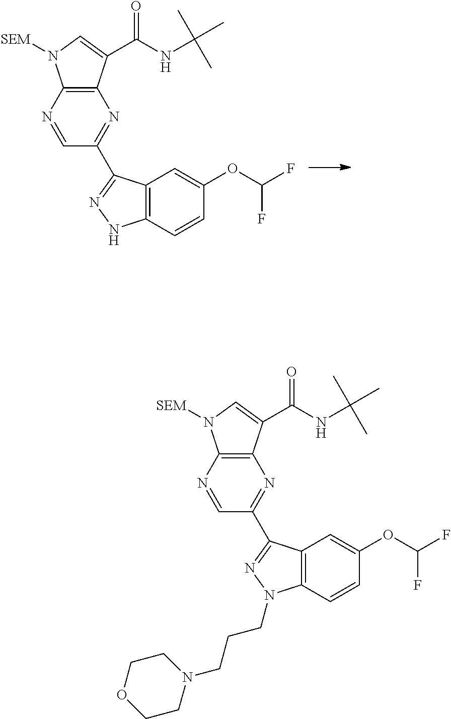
C12=C(N=CC(C3=NNC4=C3C=C(OC(F)F)C=C4)=N1)N([SEM])C=C2C(NC(C)(C)C)=O.C12=C(N=CC(C3=NN(CCCN4CCOCC4)C4=C3C=C(OC(F)F)C=C4)=N1)N([SEM])C=C2C(NC(C)(C)C)=O
